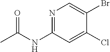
N1=C(NC(C)=O)C=C(Cl)C(Br)=C1
